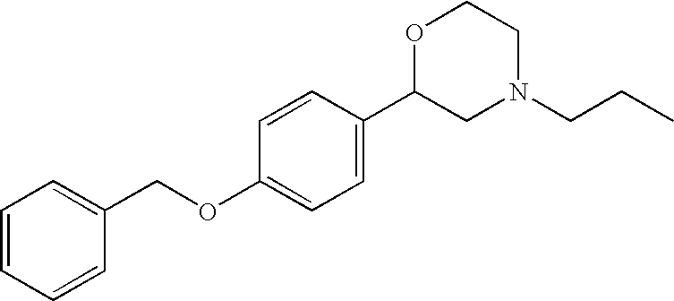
C1=CC=CC(COC2=CC=C(C3CN(CCC)CCO3)C=C2)=C1
